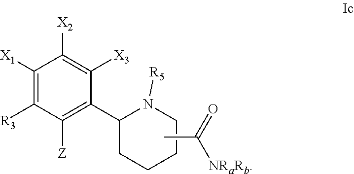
C1([R3])=C([X1])C([X2])=C([X3])C(C2CCCCN2[R5])=C1[Z].CC(=O)[NRaRb]
